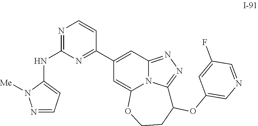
C1(C2=NC(NC3=CC=NN3[Me])=NC=C2)=CC2=NN=C3N2C(=C1)OCCC3OC1=CN=CC(F)=C1
